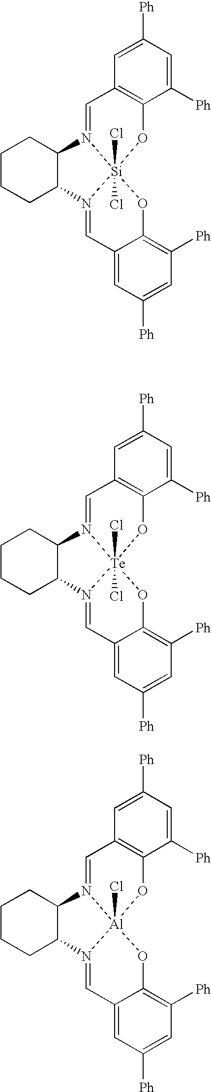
C1=C([Ph])C=C([Ph])C2=C1C=N1[Si]3(Cl)(Cl)(O2)N(=CC2=CC([Ph])=CC([Ph])=C2O3)C2CCCCC12.C1=C([Ph])C=C([Ph])C2=C1C=N1[Te]3(Cl)(Cl)(O2)N(=CC2=CC([Ph])=CC([Ph])=C2O3)C2CCCCC12.C1=C([Ph])C=C([Ph])C2=C1C=N1[Al]3(Cl)(O2)N(=CC2=CC([Ph])=CC([Ph])=C2O3)C2CCCCC12
